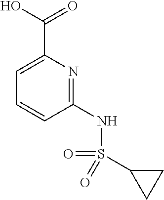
N1=C(NS(=O)(=O)C2CC2)C=CC=C1C(O)=O
